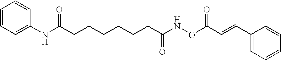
N(C(CCCCCCC(NOC(C=CC1=CC=CC=C1)=O)=O)=O)C1=CC=CC=C1
